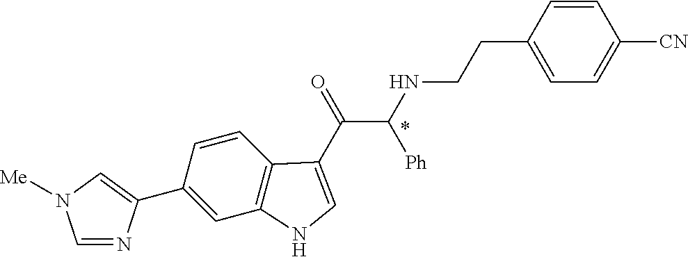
C1(C2=CN([Me])C=N2)=CC2=C(C=C1)C(C(=O)C(NCCC1=CC=C([CN])C=C1)[Ph])=CN2
